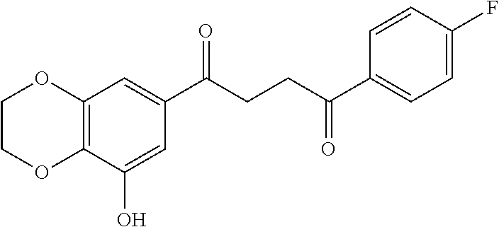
C12=C(C(O)=CC(C(CCC(C3=CC=C(F)C=C3)=O)=O)=C1)OCCO2
